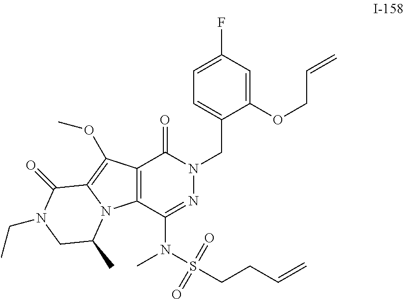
C1(OCC=C)=CC(F)=CC=C1CN1N=C(N(S(CCC=C)(=O)=O)C)C2=C(C1=O)C(OC)=C1N2C(C)CN(CC)C1=O
